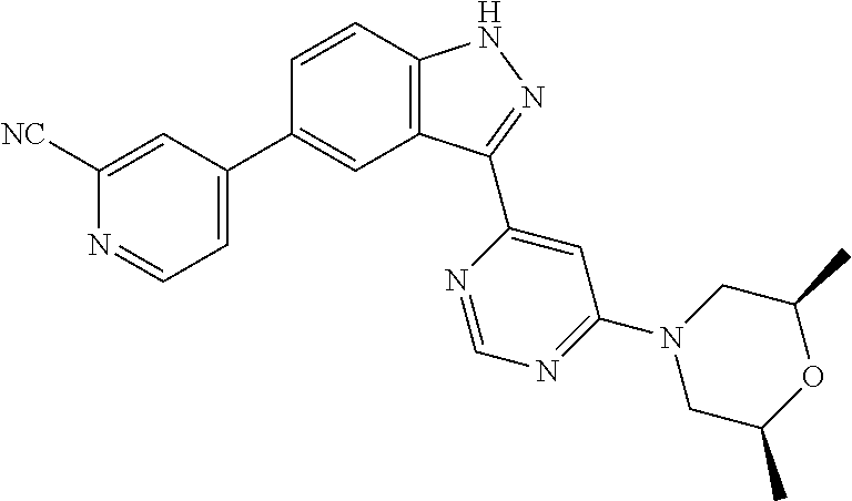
C1=CC2=C(C=C1C1=CC=NC([NC])=C1)C(C1=CC(N3CC(C)OC(C)C3)=NC=N1)=NN2
